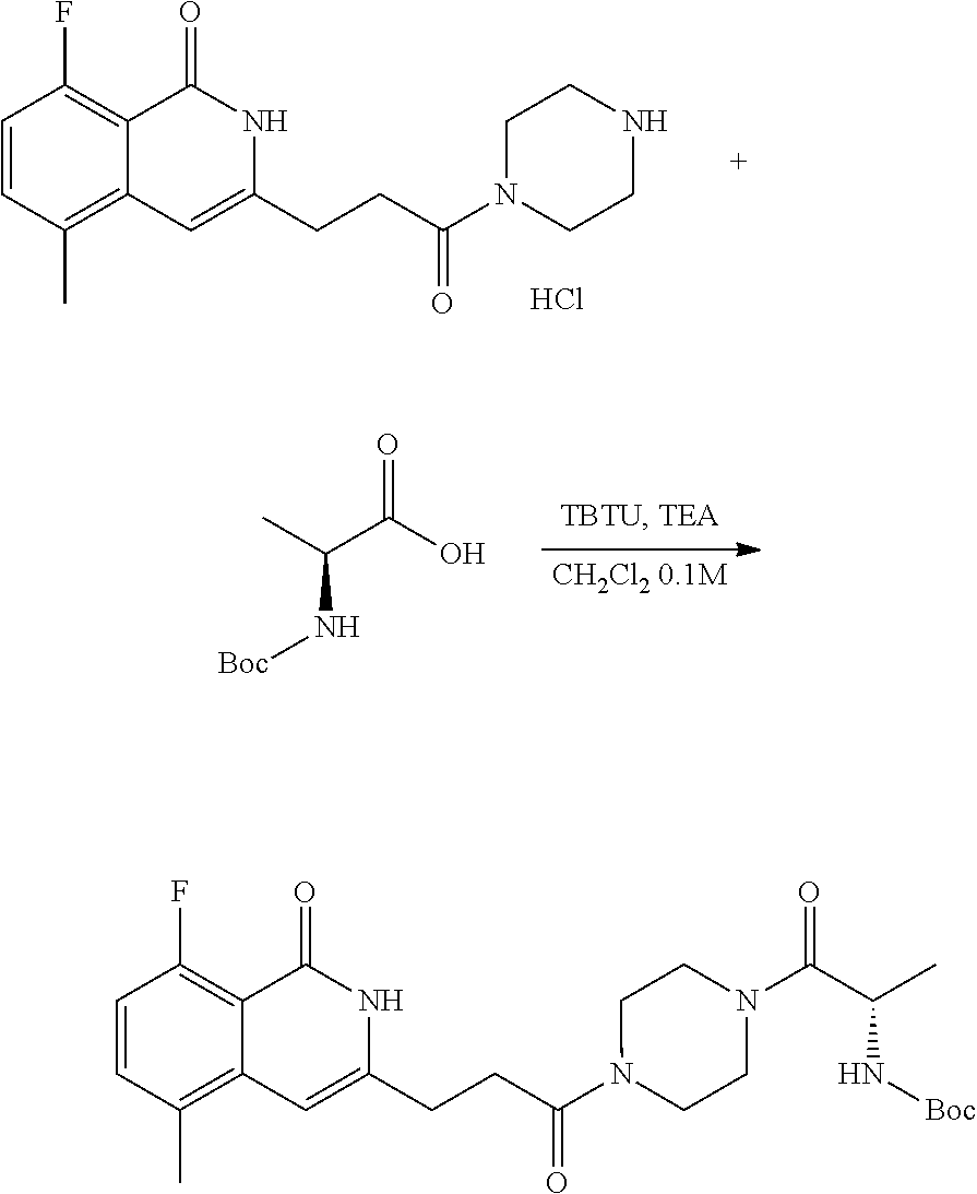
[CH2Cl2 0.1M].C(N[Boc])(C(O)=O)C.C1(CCC(N2CCNCC2)=O)=CC2=C(C)C=CC(F)=C2C(=O)N1.Cl.C1(CCC(N2CCN(C(C(C)N[Boc])=O)CC2)=O)=CC2=C(C)C=CC(F)=C2C(=O)N1
